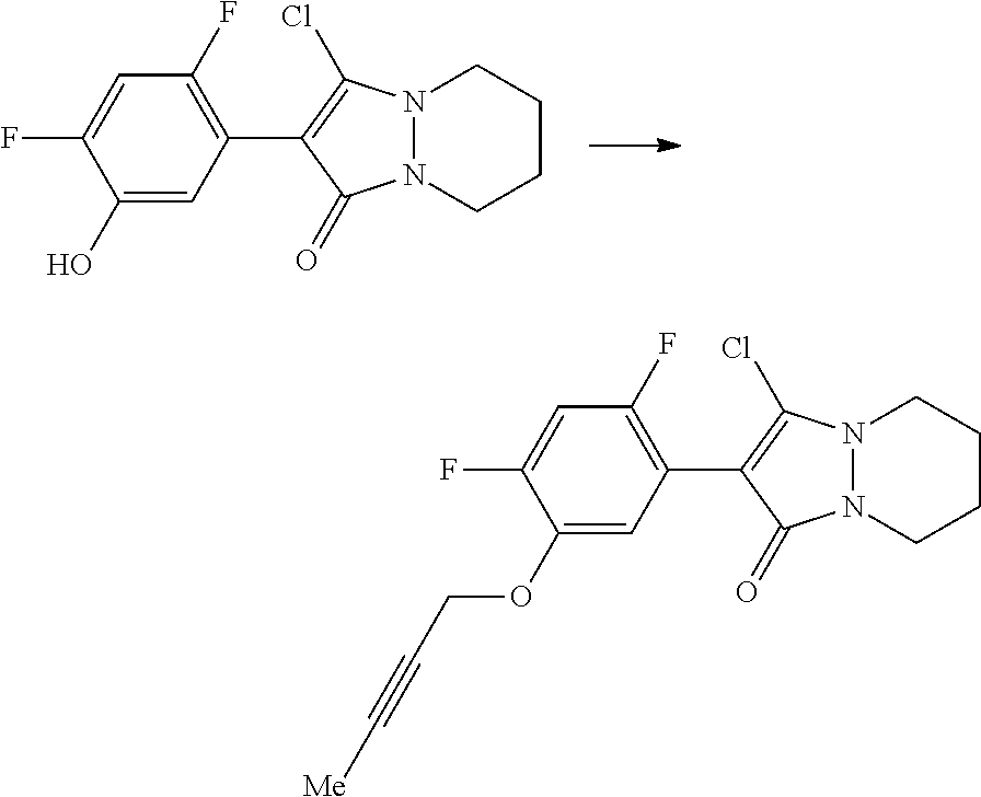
N12N(CCCC1)C(=O)C(C1=C(F)C=C(F)C(O)=C1)=C2Cl.N12N(CCCC1)C(=O)C(C1=C(F)C=C(F)C(OCC#C[Me])=C1)=C2Cl
